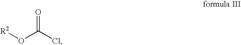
[R2]OC(Cl)=O
